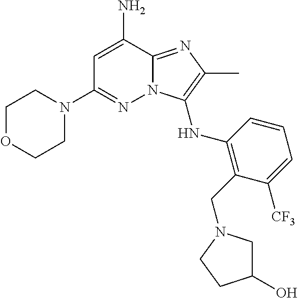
C1=C(N)C2=NC(C)=C(NC3=C(CN4CC(O)CC4)C([CF3])=CC=C3)N2N=C1N1CCOCC1
